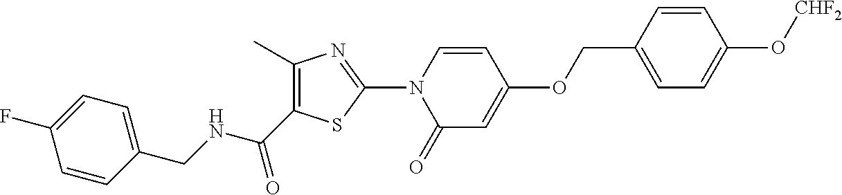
C1(CNC(C2=C(C)N=C(N3C(=O)C=C(OCC4=CC=C(O[CHF2])C=C4)C=C3)S2)=O)=CC=C(F)C=C1
